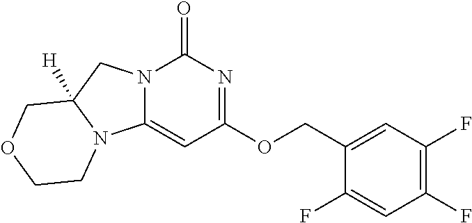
C(OC1=NC(=O)N2C(=C1)N1C([H])(C2)COCC1)C1=CC(F)=C(F)C=C1F
